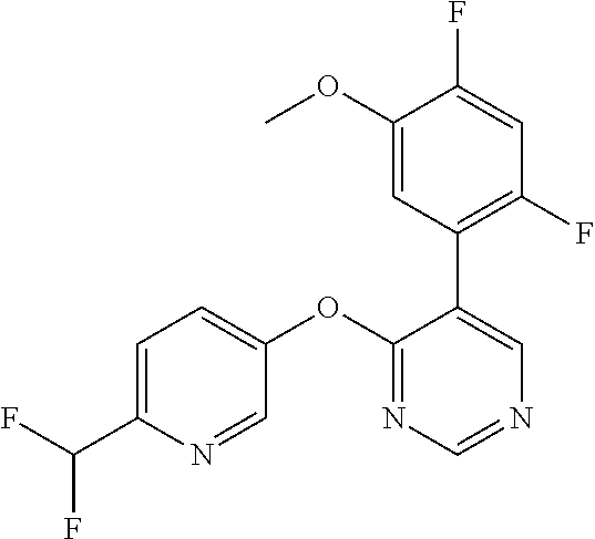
C1=C(C(F)F)N=CC(OC2=NC=NC=C2C2=C(F)C=C(F)C(OC)=C2)=C1
